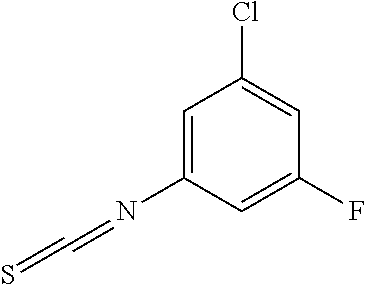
N(C1=CC(Cl)=CC(F)=C1)=C=S
